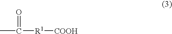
CC([R1][COOH])=O
